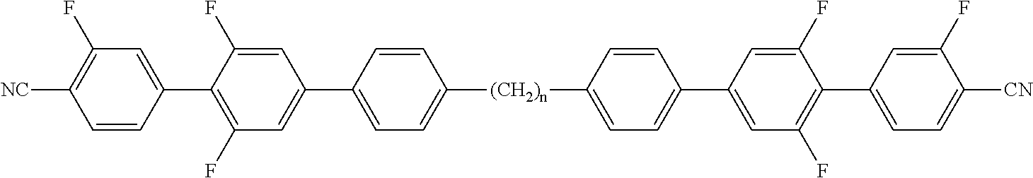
C1=CC(C2=CC(F)=C(C3=CC(F)=C([NC])C=C3)C(F)=C2)=CC=C1[(CH2)n]C1=CC=C(C2=CC(F)=C(C3=CC=C([CN])C(F)=C3)C(F)=C2)C=C1
